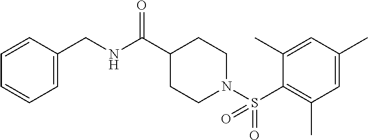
C1=CC(CNC(C2CCN(S(C3=C(C)C=C(C)C=C3C)(=O)=O)CC2)=O)=CC=C1
